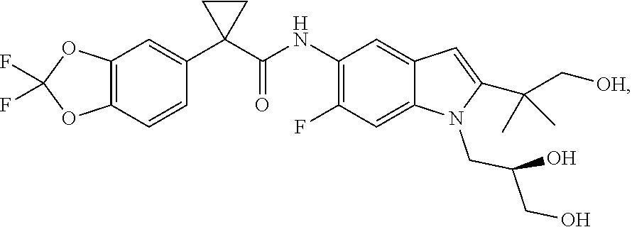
C12=C(C=CC(C3(C(NC4=C(F)C=C5C(=C4)C=C(C(C[OH])(C)C)N5CC(O)CO)=O)CC3)=C1)OC(F)(F)O2
